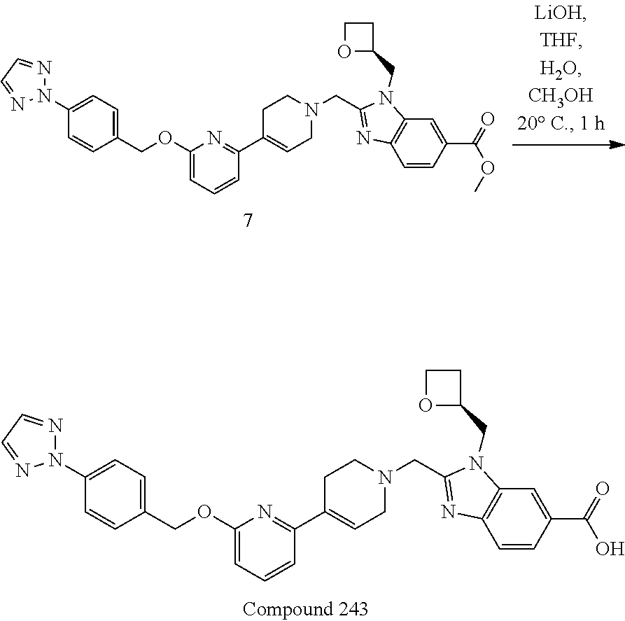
C1(COC2=CC=CC(C3=CCN(CC4=NC5=C(C=C(C(=O)OC)C=C5)N4CC4CCO4)CC3)=N2)=CC=C(N2N=CC=N2)C=C1.C1(COC2=CC=CC(C3=CCN(CC4=NC5=C(C=C(C(=O)O)C=C5)N4CC4CCO4)CC3)=N2)=CC=C(N2N=CC=N2)C=C1
